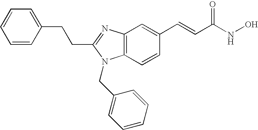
C(C1=NC2=C(C=CC(C=CC(NO)=O)=C2)N1CC1=CC=CC=C1)CC1=CC=CC=C1
